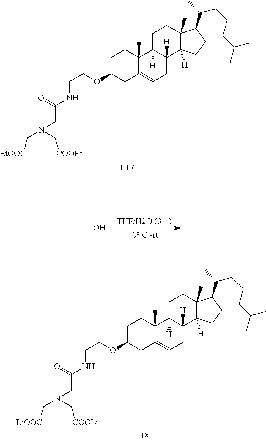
C1C(OCCNC(CN(C[COOLi])C[LiOOC])=O)CC2=CCC3([H])C([H])(C2(C)C1)CCC1(C)C3([H])CCC1C(CCCC(C)C)C.C1C(OCCNC(CN(C[COOEt])C[EtOOC])=O)CC2=CCC3([H])C([H])(C2(C)C1)CCC1(C)C3([H])CCC1C(CCCC(C)C)C.[LiOH]
